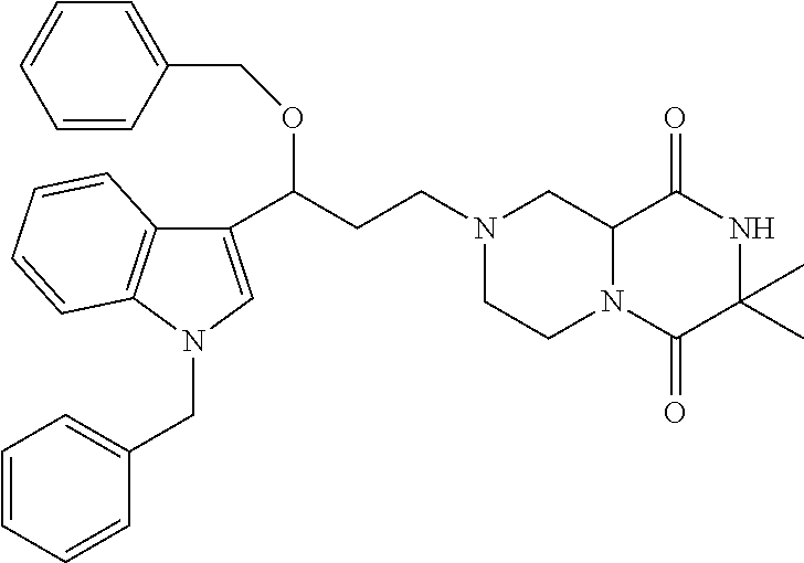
C(C(C1=CN(CC2=CC=CC=C2)C2=C1C=CC=C2)OCC1=CC=CC=C1)CN1CC2N(C(=O)C(C)(C)NC2=O)CC1
